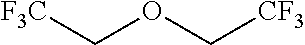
[F3C]COC[CF3]
